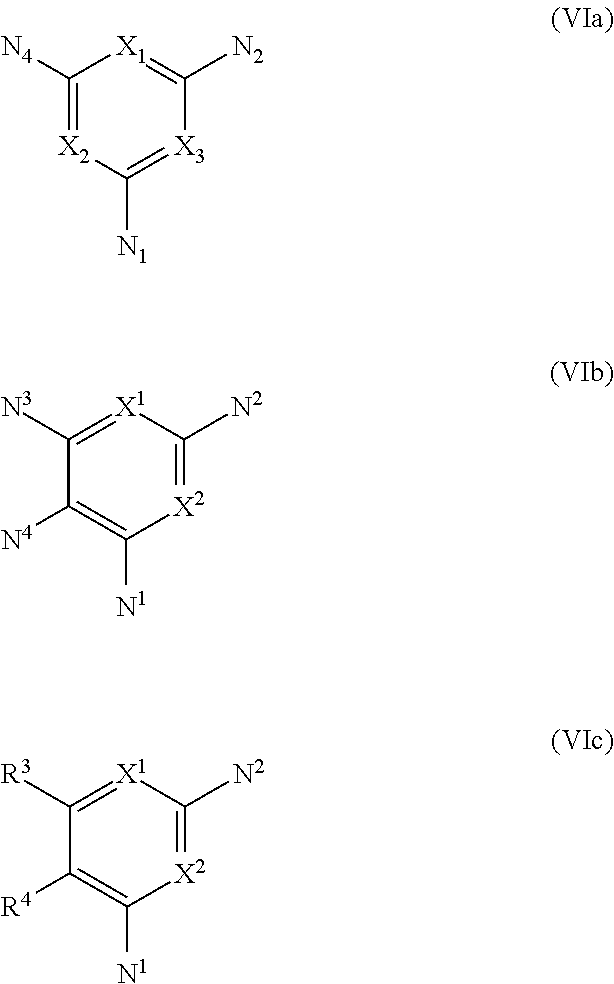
[X3]1=C([N1])[X2]=C([N4])[X1]=C1[N2].[X2]1=C([N2])[X1]=C([N3])C([N4])=C1[N1].[X2]1=C([N2])[X1]=C([R3])C([R4])=C1[N1]
